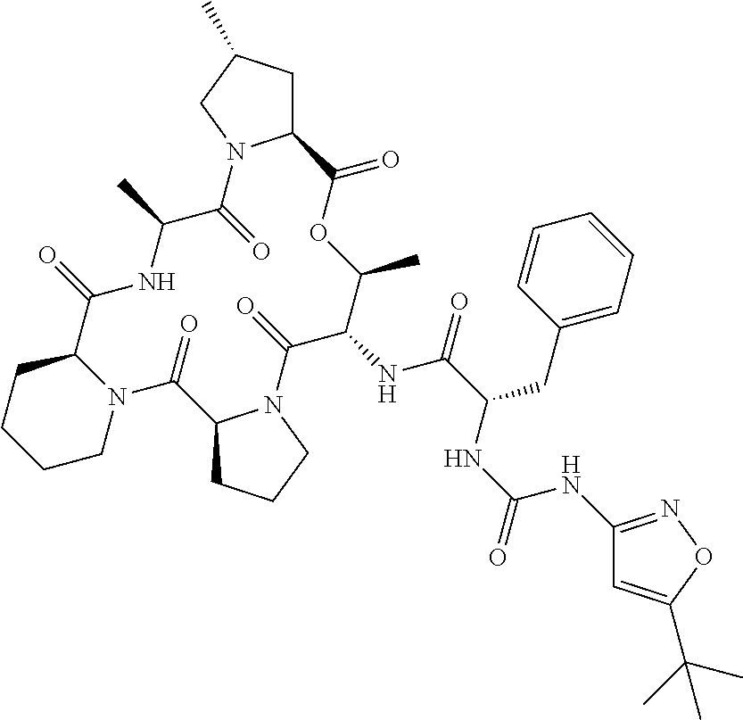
C1N2C(CCC1)C(=O)NC(C)C(=O)N1C(CC(C)C1)C(=O)OC(C)C(NC(=O)C(CC1=CC=CC=C1)NC(NC1=NOC(C(C)(C)C)=C1)=O)C(=O)N1C(C2=O)CCC1
